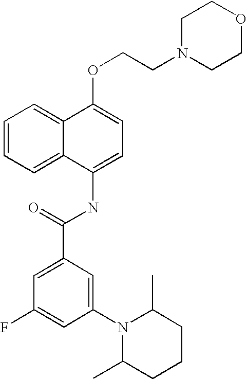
C1=CC=C2C(=C1)C(OCCN1CCOCC1)=CC=C2NC(C1=CC(F)=CC(N2C(C)CCCC2C)=C1)=O
